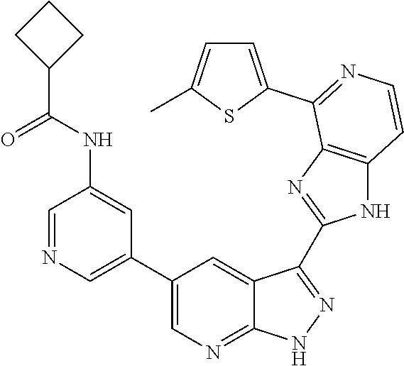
C1=NC=C(C2=CN=C3C(=C2)C(C2=NC4=C(N2)C=CN=C4C2=CC=C(C)S2)=NN3)C=C1NC(C1CCC1)=O
